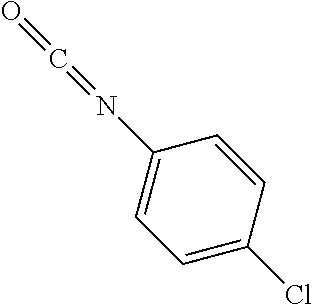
C1=C(Cl)C=CC(N=C=O)=C1
